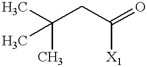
C(CC(=O)[X1])(C)(C)C
